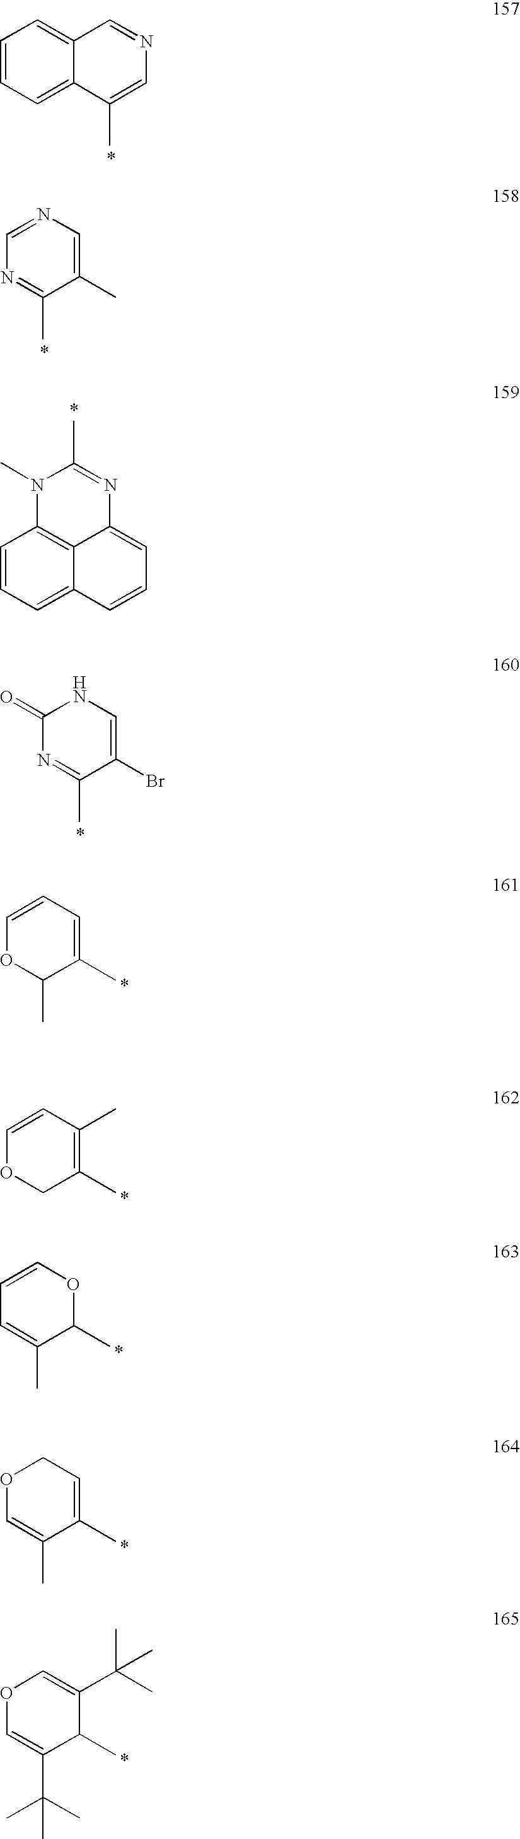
C12=CC=CC=C1C=NC=C2C.N1=C(C)C(C)=CN=C1.C1=CC=C2C3=C1N(C)C(C)=NC3=CC=C2.N1=C(C)C(Br)=CNC1=O.O1C=CC=C(C)C1C.O1C=CC(C)=C(C)C1.C1=C(C)C(C)OC=C1.C1=C(C)C(C)=CCO1.C1=C(C(C)(C)C)C(C)C(C(C)(C)C)=CO1
